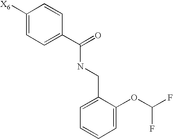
C1([X6])=CC=C(C(NCC2=CC=CC=C2OC(F)F)=O)C=C1
